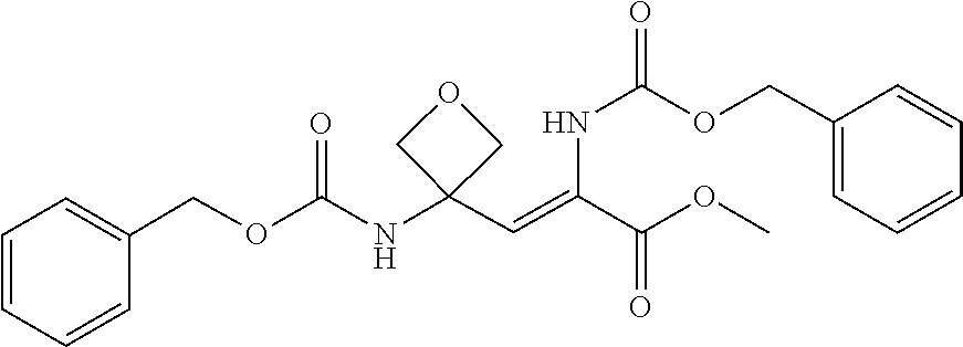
O(C)C(C(=CC1(NC(OCC2=CC=CC=C2)=O)COC1)NC(OCC1=CC=CC=C1)=O)=O
